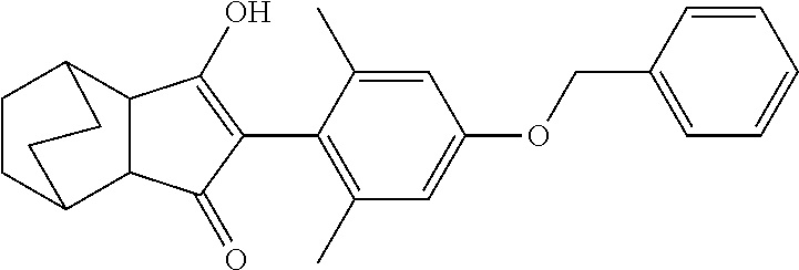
C1(=O)C(C2=C(C)C=C(OCC3=CC=CC=C3)C=C2C)=C(O)C2C3CCC(C12)CC3
